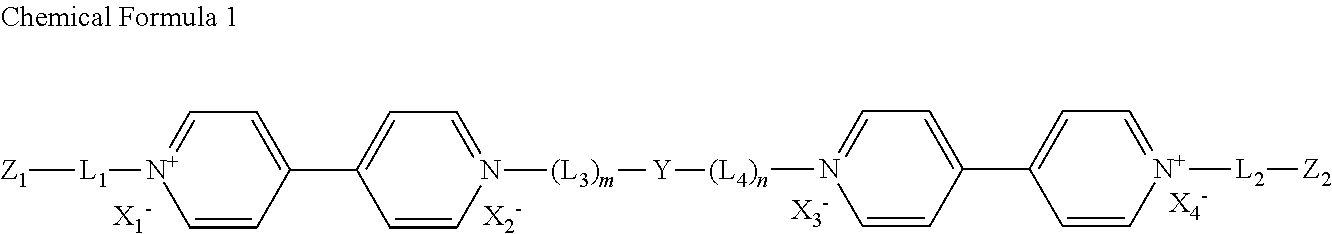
[Z1][L1][N+]1=CC=C(C2=CC=N([(L3)m][Y][(L4)n]N3=CC=C(C4=CC=[N+]([L2][Z2])C=C4)C=C3)C=C2)C=C1
